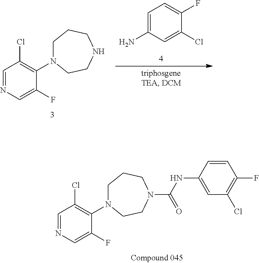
C1(F)=CN=CC(Cl)=C1N1CCCNCC1.C1(Cl)=CC(N)=CC=C1F.C1(F)=CN=CC(Cl)=C1N1CCCN(C(NC2=CC(Cl)=C(F)C=C2)=O)CC1
